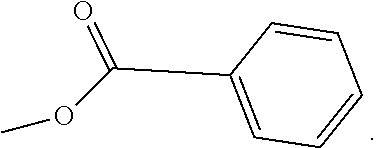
COC(C1=CC=CC=C1)=O
